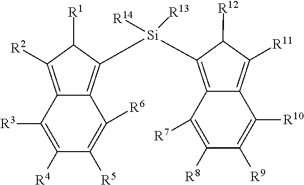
C1([R3])=C([R4])C([R5])=C([R6])C2=C([Si](C3=C4C([R7])=C([R8])C([R9])=C([R10])C4=C([R11])C3[R12])([R14])[R13])C([R1])C([R2])=C12
